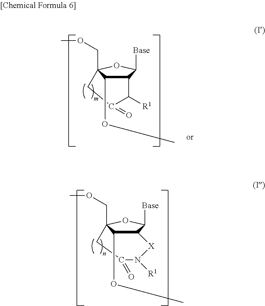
C12C([Base])OC(COC)(CC(=O)N([R1])[X]1)C2OC.C12C(OC)C(COC)(OC1[Base])CC(=O)C2[R1]
